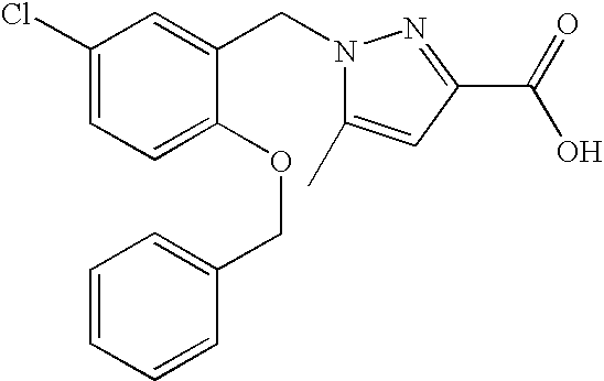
C1(Cl)=CC=C(OCC2=CC=CC=C2)C(CN2C(C)=CC(C(=O)O)=N2)=C1
